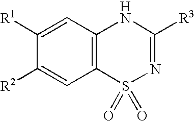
C1([R1])=CC2=C(C=C1[R2])S(=O)(=O)N=C([R3])N2
